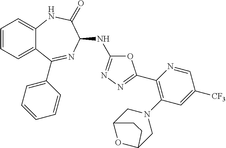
C1(C2=NN=C(NC3N=C(C4=CC=CC=C4)C4=CC=CC=C4NC3=O)O2)=C(N2CC3OC(C2)CC3)C=C([CF3])C=N1
